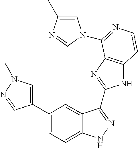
C1(C2=CN(C)N=C2)=CC=C2C(=C1)C(C1=NC3=C(N1)C=CN=C3N1C=C(C)N=C1)=NN2
